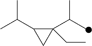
C1(CC)(C(C)C)C(C(C)C)C1
